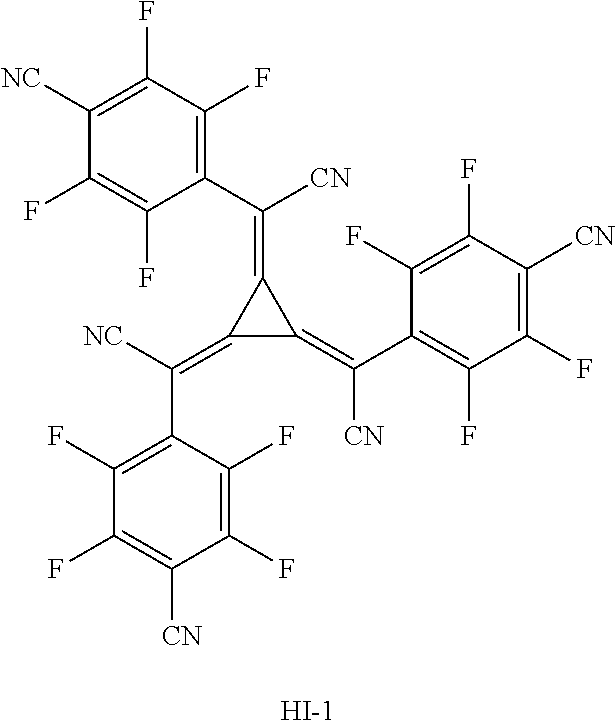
C1([NC])=C(F)C(F)=C(C([CN])=C2C(=C([NC])C3=C(F)C(F)=C([CN])C(F)=C3F)C2=C(C2=C(F)C(F)=C([CN])C(F)=C2F)[CN])C(F)=C1F.[I-]
